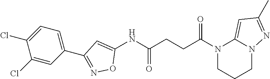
N1(C(CCC(NC2=CC(C3=CC=C(Cl)C(Cl)=C3)=NO2)=O)=O)CCCN2C1=CC(C)=N2
